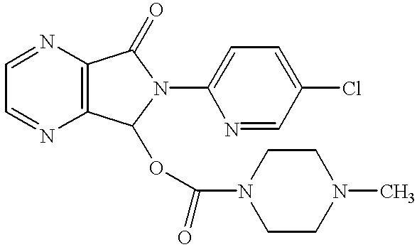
C1=NC2=C(N=C1)C(OC(N1CCN(C)CC1)=O)N(C1=CC=C(Cl)C=N1)C2=O
